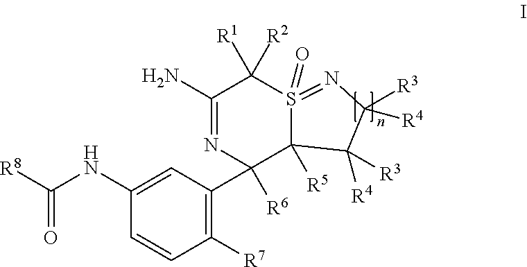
C1([R7])=C(C2([R6])C3([R5])S(=O)(=NC([R3])([R4])C3([R4])[R3])C([R1])([R2])C(N)=N2)C=C(NC([R8])=O)C=C1
